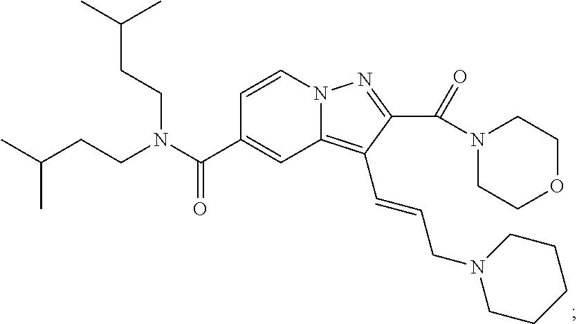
N12C(=C(C=CCN3CCCCC3)C(C(N3CCOCC3)=O)=N1)C=C(C(N(CCC(C)C)CCC(C)C)=O)C=C2
